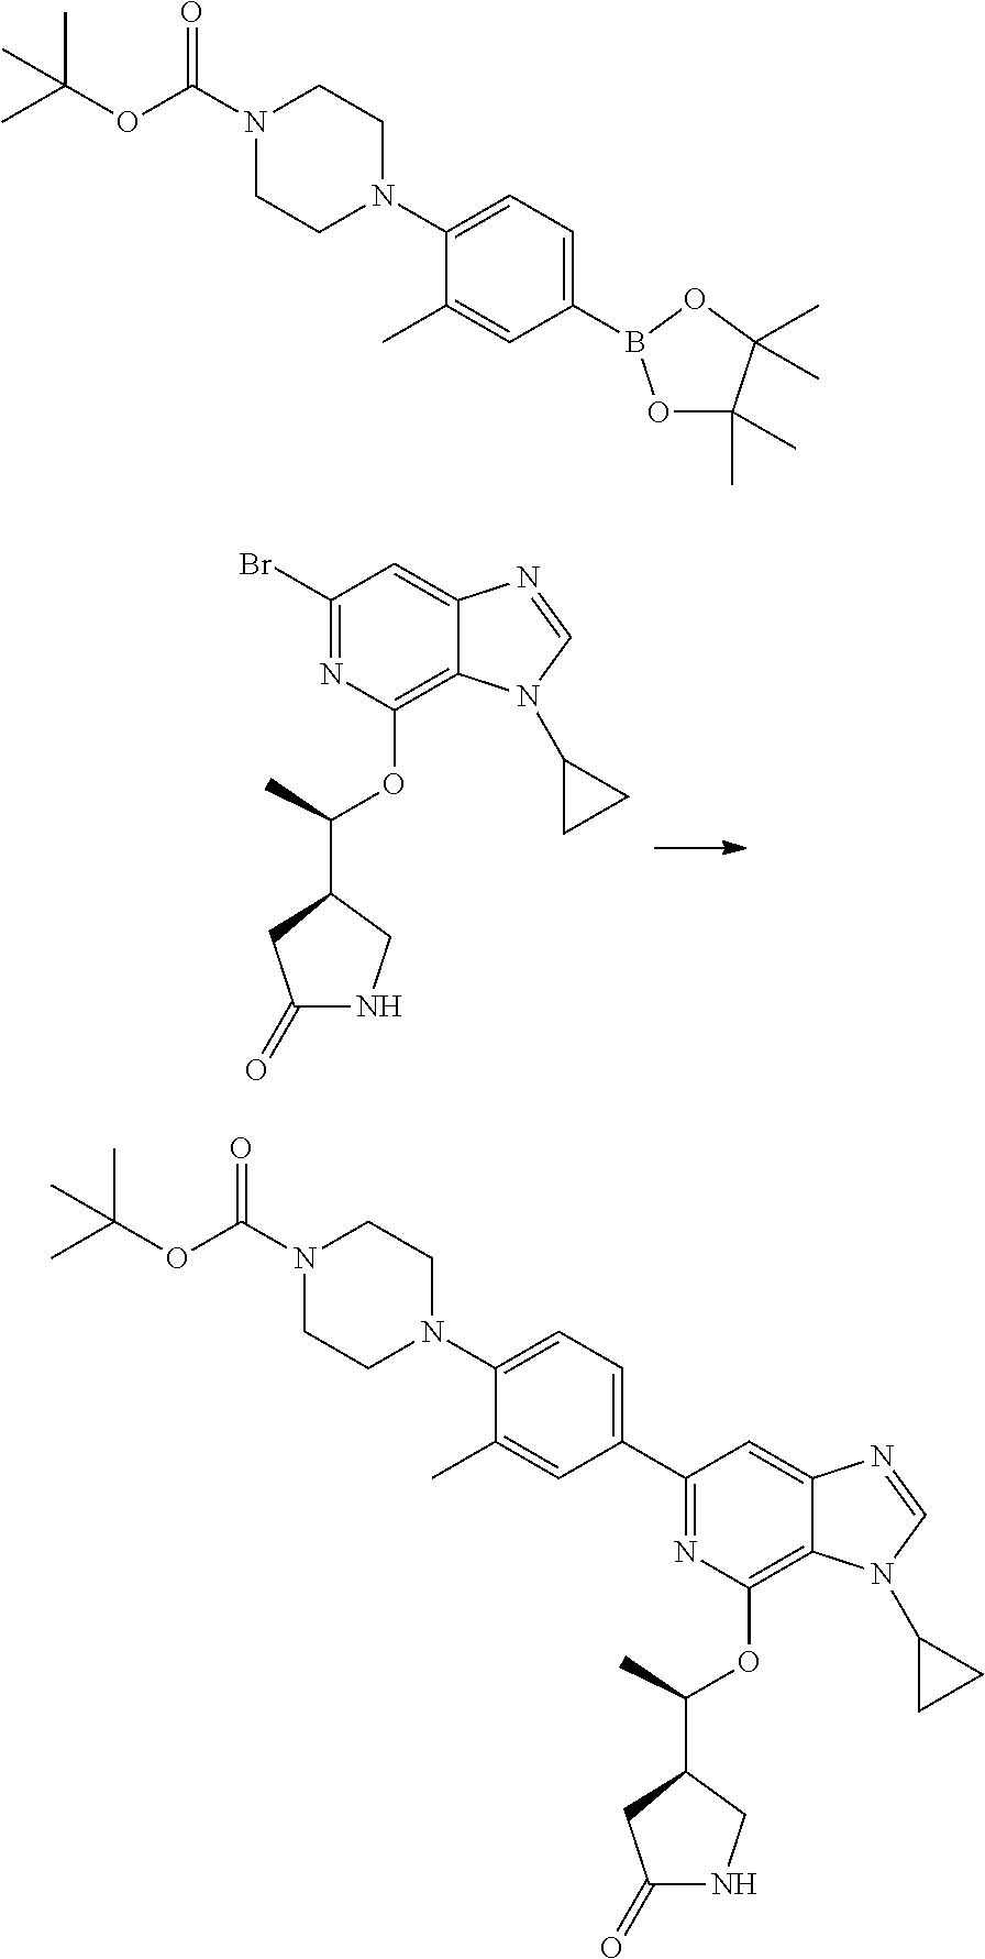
C1(N2CCN(C(=O)OC(C)(C)C)CC2)=CC=C(C2=NC(OC(C)C3CNC(=O)C3)=C3C(=C2)N=CN3C2CC2)C=C1C.C1(Br)=NC(OC(C)C2CNC(=O)C2)=C2C(=C1)N=CN2C1CC1.C1(N2CCN(C(OC(C)(C)C)=O)CC2)=CC=C(B2OC(C)(C)C(C)(C)O2)C=C1C
